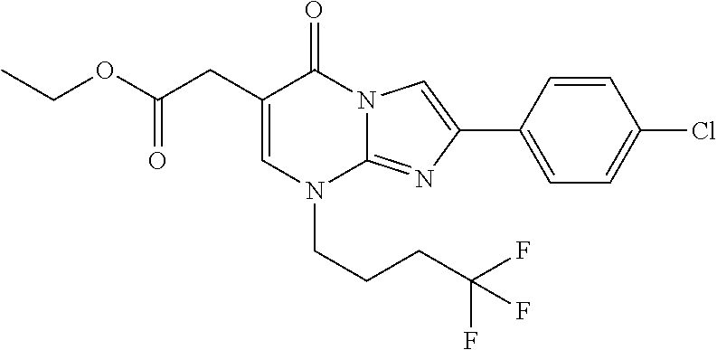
C1=C(CC(=O)OCC)C(=O)N2C(=NC(C3=CC=C(Cl)C=C3)=C2)N1CCCC(F)(F)F
